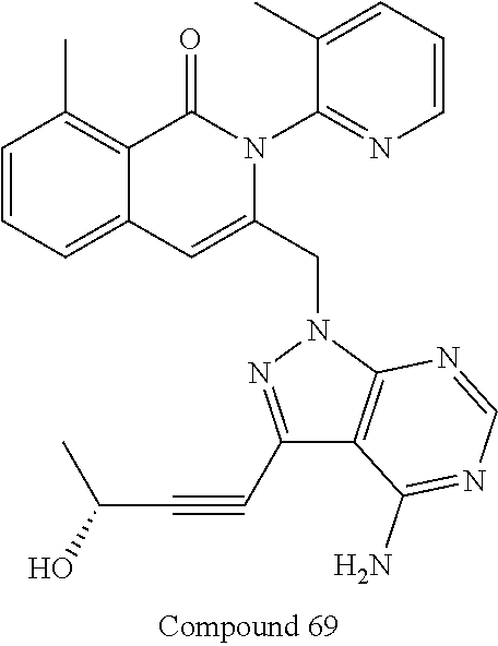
C1=CC=C2C(=C1C)C(=O)N(C1=NC=CC=C1C)C(CN1N=C(C#CC(C)O)C3=C1N=CN=C3N)=C2
